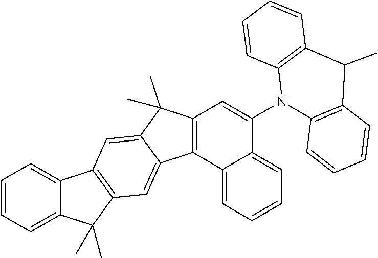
C12=CC=CC=C1C(C)(C)C1=C2C=C2C(C)(C)C3=C(C2=C1)C1=CC=CC=C1C(N1C2=C(C=CC=C2)C(C)C2=C1C=CC=C2)=C3
